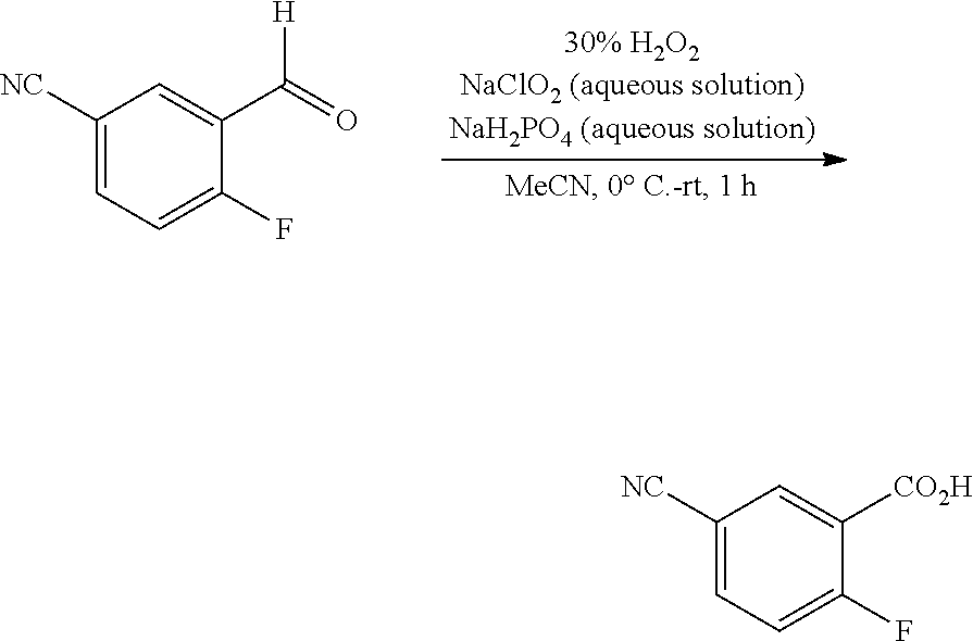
C1([NC])=CC=C(F)C(C(=O)[H])=C1.C1([NC])=CC=C(F)C([CO2H])=C1
